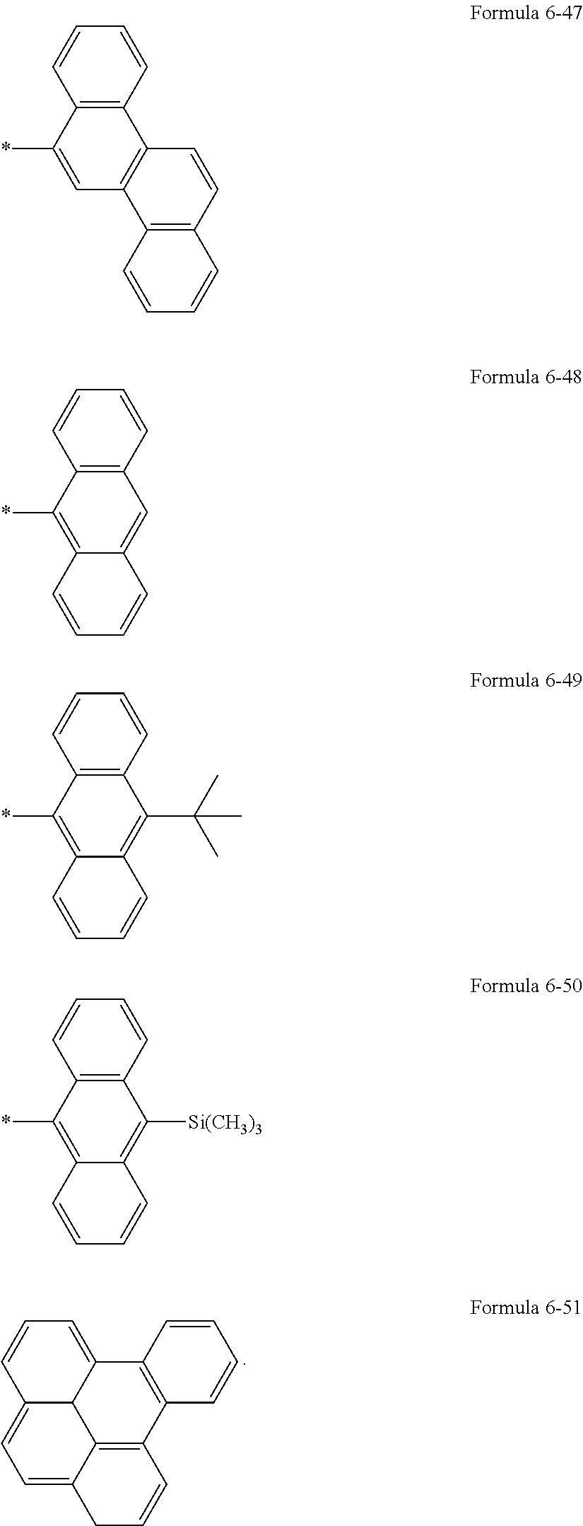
C12=C(C=CC=C1)C1=C(C=C2*)C2=C(C=C1)C=CC=C2.C12=CC=C3C4=C(C5=C(C(=CC=C1)C24)C=CC=C5)C=CC3.C12=C(C=CC=C1)C=C1C(=C2*)C=CC=C1.C12=C(C=CC=C1)C(C(C)(C)C)=C1C(=C2*)C=CC=C1.C12=C(C=CC=C1)C([Si(CH3)3])=C1C(=C2*)C=CC=C1
